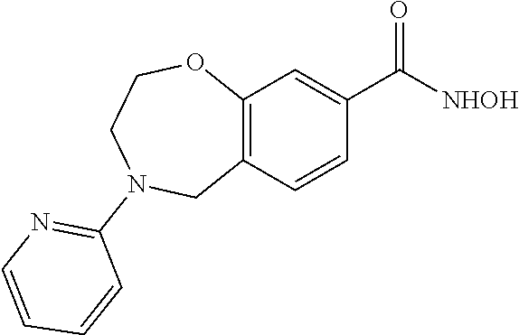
C12=C(C=CC(C([NHOH])=O)=C1)CN(C1=NC=CC=C1)CCO2
